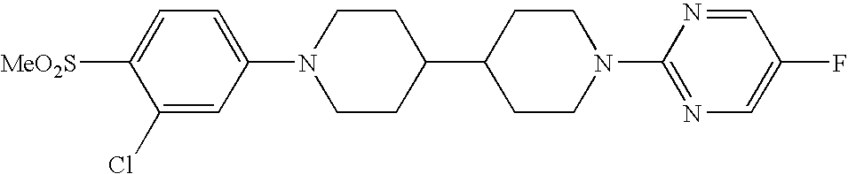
C1(Cl)=CC(N2CCC(C3CCN(C4=NC=C(F)C=N4)CC3)CC2)=CC=C1[MeO2S]
